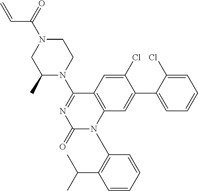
C1(N2CCN(C(=O)C=C)CC2C)=NC(=O)N(C2=C(C(C)C)C=CC=C2)C2=C1C=C(Cl)C(C1=CC=CC=C1Cl)=C2
